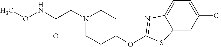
C1=C2C(=CC(Cl)=C1)SC(OC1CCN(CC(NOC)=O)CC1)=N2
